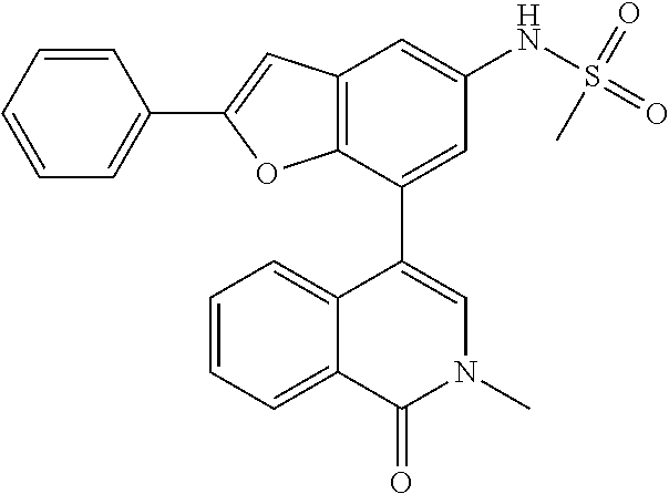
C1=C(C2=CN(C)C(=O)C3=CC=CC=C23)C2=C(C=C1NS(=O)(=O)C)C=C(C1=CC=CC=C1)O2
